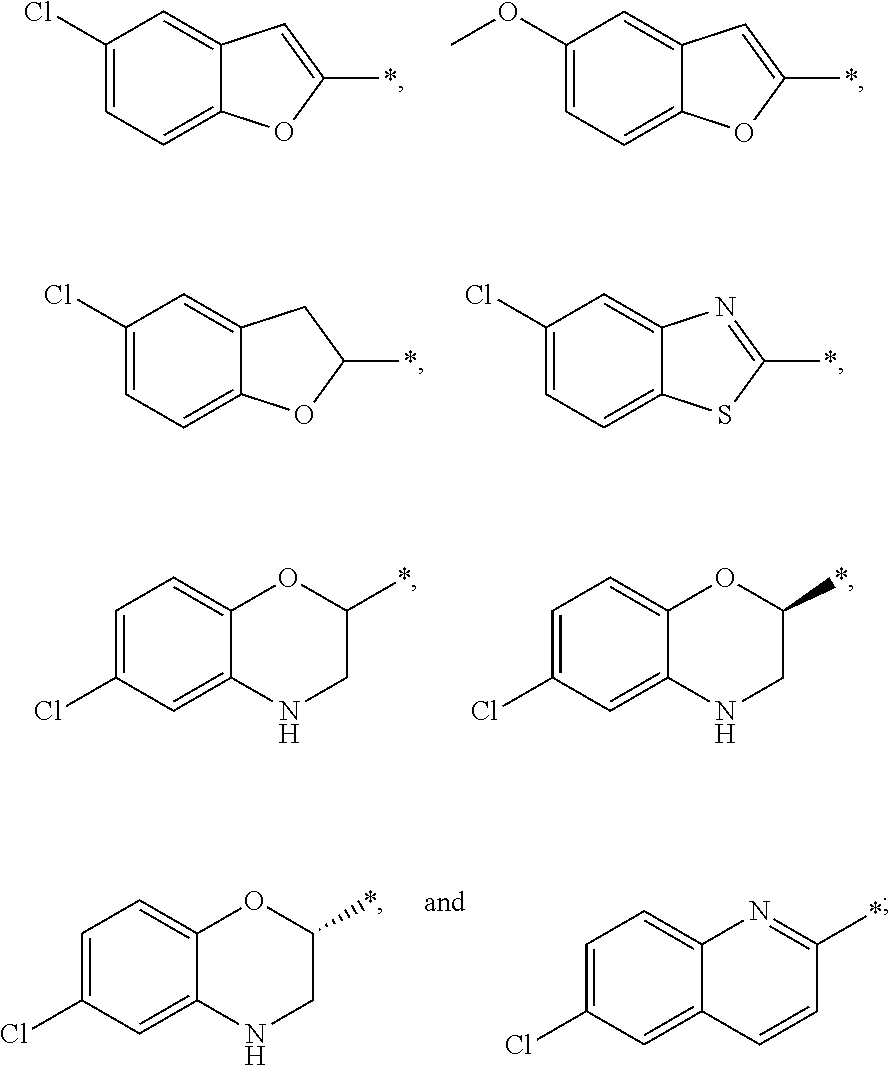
C12=CC=C(Cl)C=C1NCC(*)O2.C12=CC=C(Cl)C=C1NCC(*)O2.C12=CC=C(Cl)C=C1C=C(*)O2.C12=CC=C(OC)C=C1C=C(*)O2.C12=CC=C(Cl)C=C1CC(*)O2.C12=CC=C(Cl)C=C1N=C(*)S2.C12=CC=C(Cl)C=C1C=CC(*)=N2.C12=CC=C(Cl)C=C1NCC(*)O2
